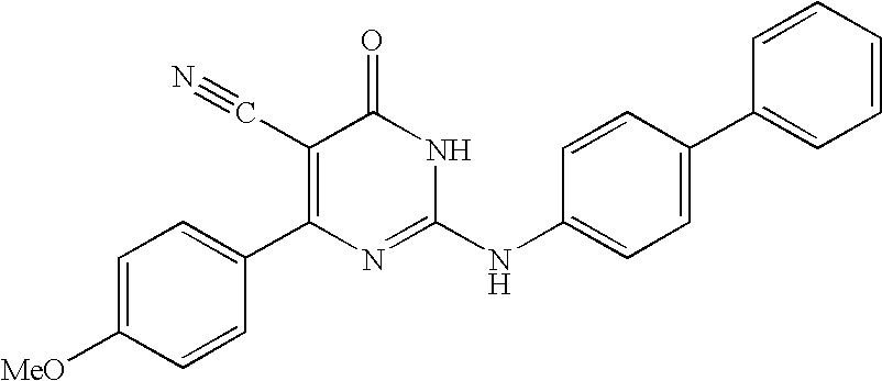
C1=CC(C2=C(C#N)C(=O)NC(NC3=CC=C(C4=CC=CC=C4)C=C3)=N2)=CC=C1[MeO]
